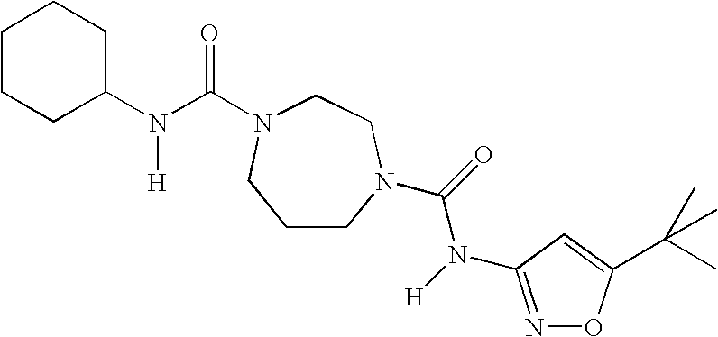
C1(N(C(=O)N2CCN(C(=O)N([H])C3=NOC(C(C)(C)C)=C3)CCC2)[H])CCCCC1
